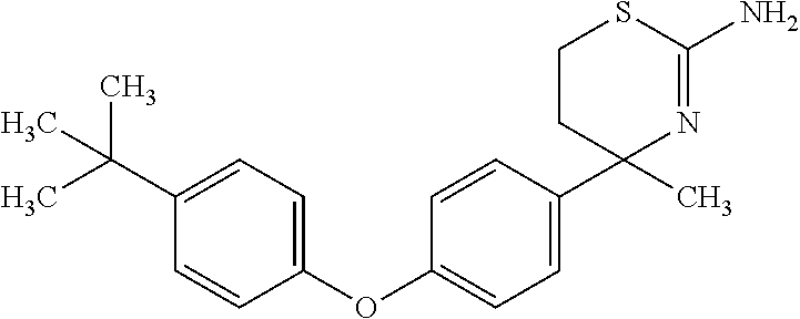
C1=C(C(C)(C)C)C=CC(OC2=CC=C(C3(C)N=C(N)SCC3)C=C2)=C1
